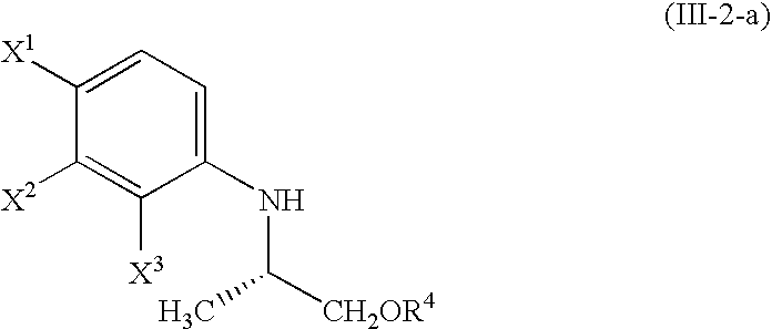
C1(NC([CH2OR4])C)=CC=C([X1])C([X2])=C1[X3]
